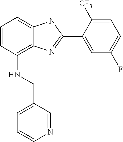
C1=CC(NCC2=CC=CN=C2)=C2C(=C1)NC(C1=CC(F)=CC=C1[CF3])=N2
